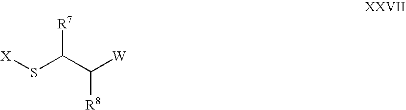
[X]SC(C([W])[R8])[R7]
